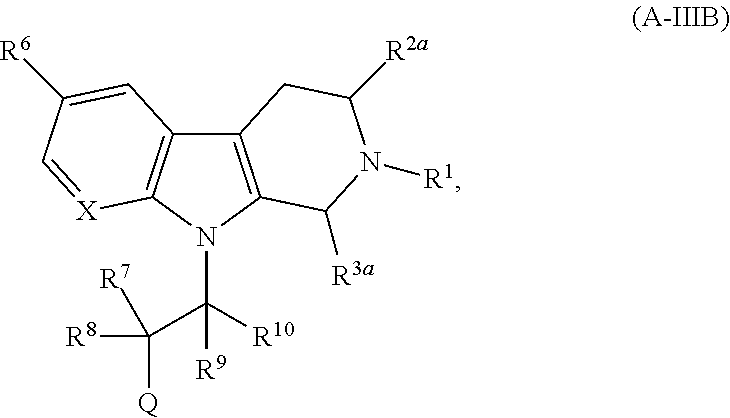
[R9]C([R10])(C([R8])([Q])[R7])N1C2=C(C3=C1C([R3a])N([R1])C([R2a])C3)C=C([R6])C=[X]2
